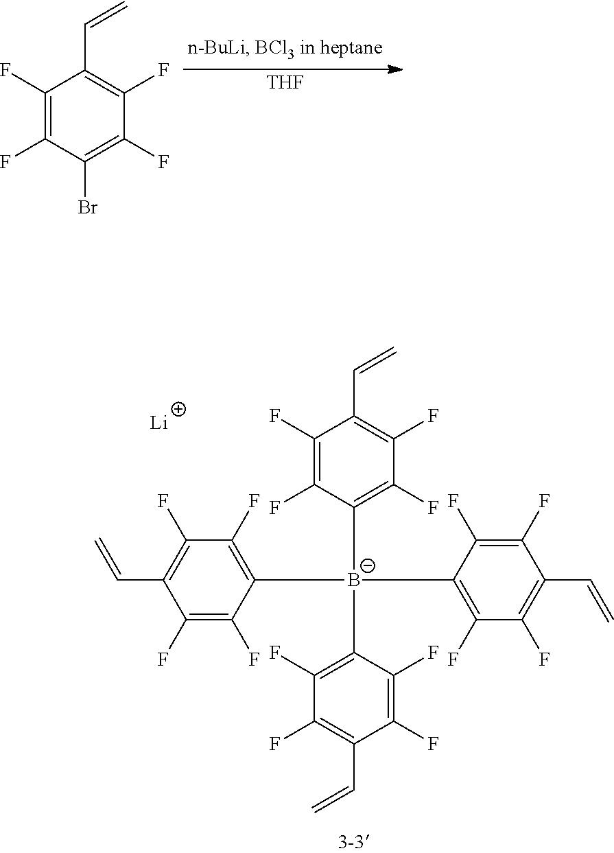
[THF].C1(F)=C(F)C(Br)=C(F)C(F)=C1C=C.C=CC1=C(F)C(F)=C([B-](C2=C(F)C(F)=C(C=C)C(F)=C2F)(C2=C(F)C(F)=C(C=C)C(F)=C2F)C2=C(F)C(F)=C(C=C)C(F)=C2F)C(F)=C1F.[Li]
